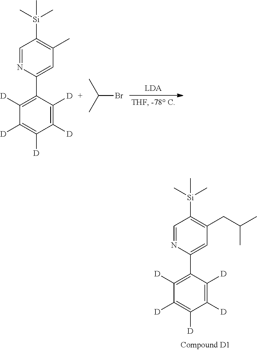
C1([D])=C([D])C(C2=CC(C)=C([Si](C)(C)C)C=N2)=C([D])C([D])=C1[D].C(Br)(C)C.C1([D])=C([D])C(C2=CC(CC(C)C)=C([Si](C)(C)C)C=N2)=C([D])C([D])=C1[D]
